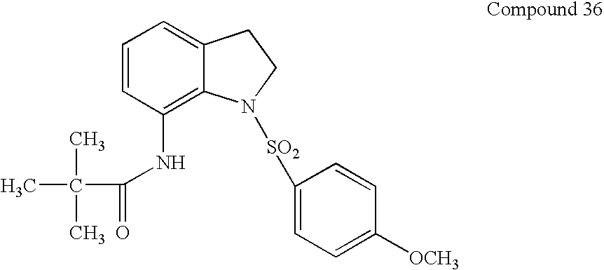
N(C1=C2C(=CC=C1)CCN2[SO2]C1=CC=C([OCH3])C=C1)C(=O)C(C)(C)C
